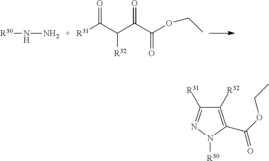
[R30]NN.[R31]C(=O)C(C(=O)C(=O)OCC)[R32].C1([R32])=C(C(OCC)=O)N([R30])N=C1[R31]
